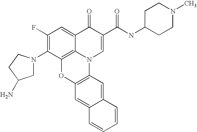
C1(F)=C(N2CC(N)CC2)C2=C3C(=C1)C(=O)C(C(NC1CCN(C)CC1)=O)=CN3C1=C(O2)C=C2C(=C1)C=CC=C2
